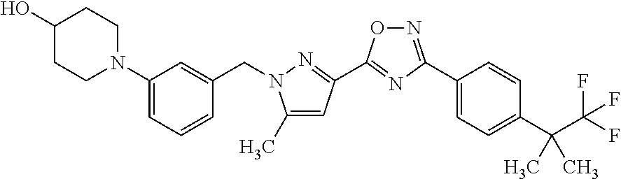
C1(N2CCC(O)CC2)=CC=CC(CN2C(C)=CC(C3=NC(C4=CC=C(C(C(F)(F)F)(C)C)C=C4)=NO3)=N2)=C1
